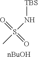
O=S(=O)(N[TBS])C.[nBuOH]
